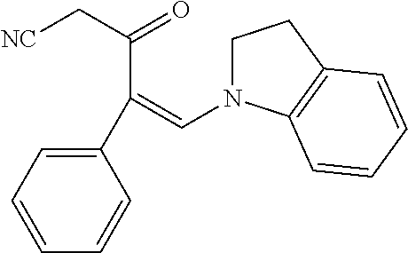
C1(C(C(=O)C[NC])=CN2CCC3=C2C=CC=C3)=CC=CC=C1
